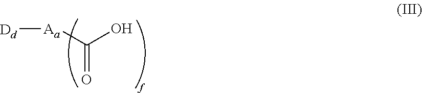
[Aa](C(O)=O)[Dd]
